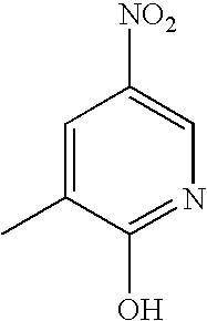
C1=C(C)C(O)=NC=C1[NO2]
